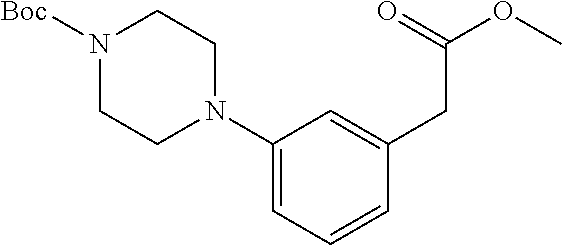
N1([Boc])CCN(C2=CC=CC(CC(=O)OC)=C2)CC1
